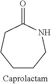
C1CCNC(=O)CC1
